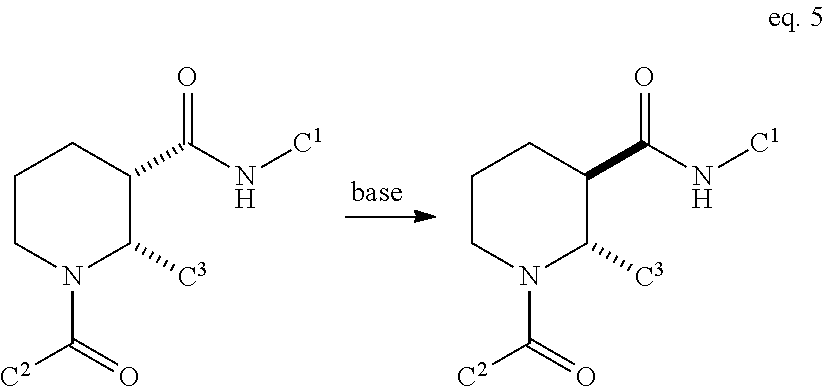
C1CN(C(=O)[C2])C([C3])C(C(N[C1])=O)C1.C1CN(C(=O)[C2])C([C3])C(C(N[C1])=O)C1
